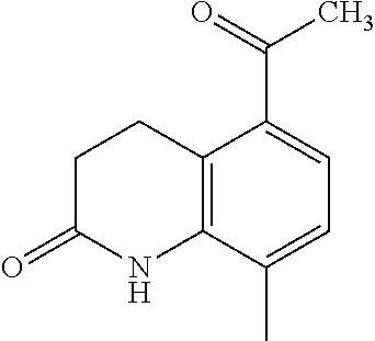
C1CC(=O)NC2=C1C(C(=O)C)=CC=C2C
